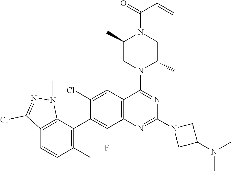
C12=C(C=C(Cl)C(C3=C(C)C=CC4=C3N(C)N=C4Cl)=C1F)C(N1C(C)CN(C(=O)C=C)C(C)C1)=NC(N1CC(N(C)C)C1)=N2
